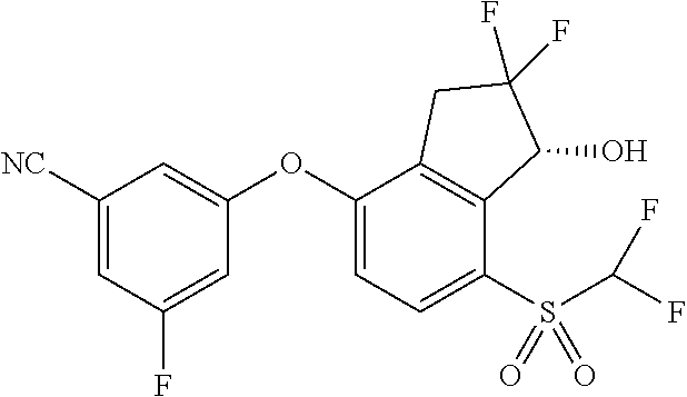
C1([NC])=CC(F)=CC(OC2=CC=C(S(=O)(=O)C(F)F)C3=C2CC(F)(F)C3O)=C1
